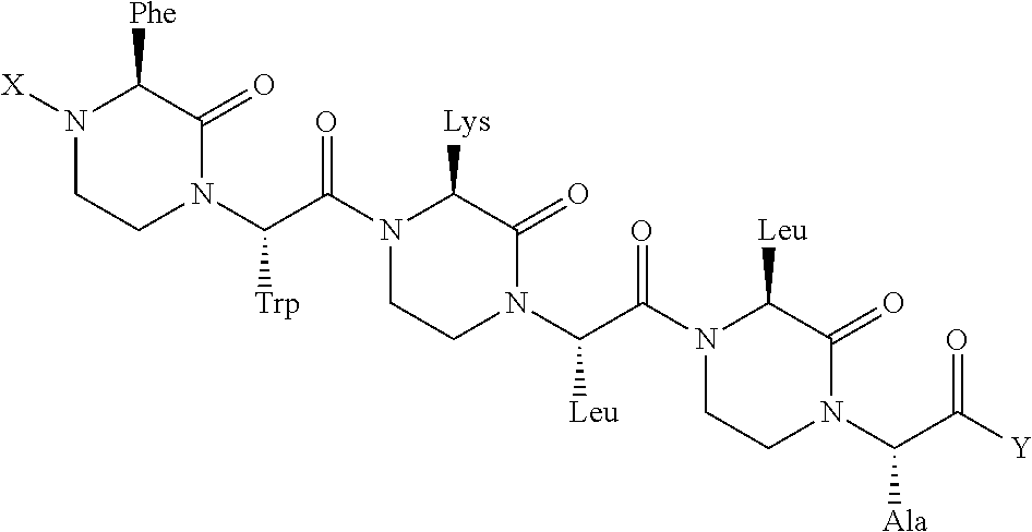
N1([X])CCN(C(C(N2CCN(C(C(N3CCN(C(C(=O)[Y])[Ala])C(=O)C3[Leu])=O)[Leu])C(=O)C2[Lys])=O)[Trp])C(=O)C1[Phe]
